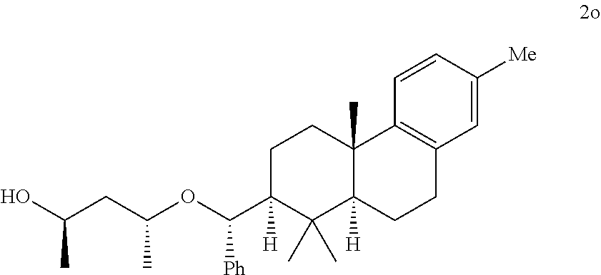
C1C(C(OC(CC(C)O)C)[Ph])([H])C(C)(C)C2([H])C(C)(C1)C1=C(CC2)C=C([Me])C=C1
